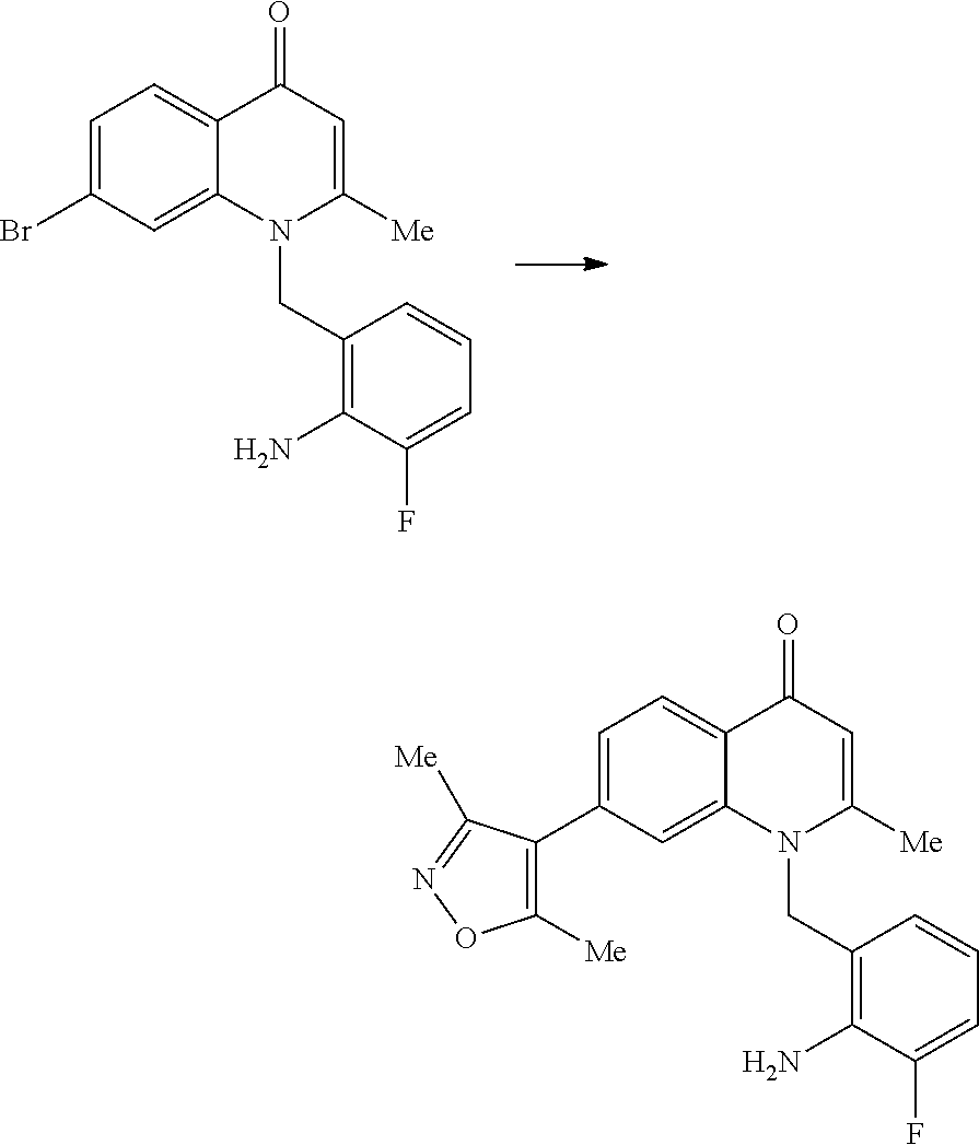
BrC1=CC=C2C(=C1)N(CC1=C(N)C(F)=CC=C1)C([Me])=CC2=O.C1([Me])=C(C2=CC=C3C(=C2)N(CC2=C(N)C(F)=CC=C2)C([Me])=CC3=O)C([Me])=NO1
